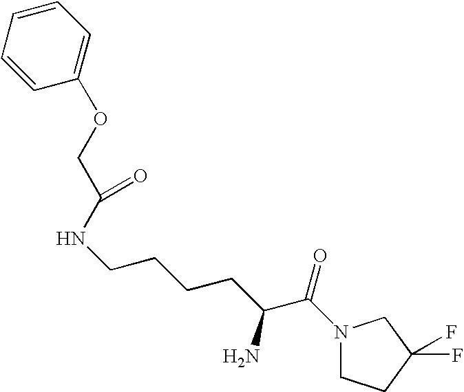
C(C(NCCCCC(C(N1CCC(F)(F)C1)=O)N)=O)OC1=CC=CC=C1
